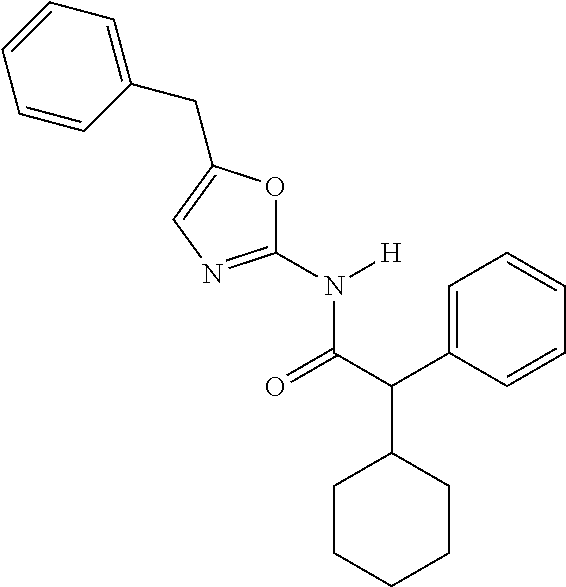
C1=C(C(C(=O)N(C2=NC=C(CC3=CC=CC=C3)O2)[H])C2CCCCC2)C=CC=C1
